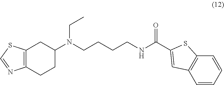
C12=C(CCC(N(CCCCNC(=O)C3=CC4=C(C=CC=C4)S3)CC)C1)N=CS2
